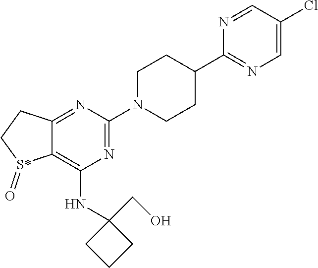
C12=NC(N3CCC(C4=NC=C(Cl)C=N4)CC3)=NC(NC3(CO)CCC3)=C1[S*](=O)CC2
